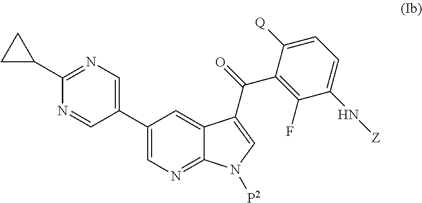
C1(C2=CN=C(C3CC3)N=C2)=CN=C2C(=C1)C(C(C1=C(F)C(N[Z])=CC=C1[Q])=O)=CN2[P2]
